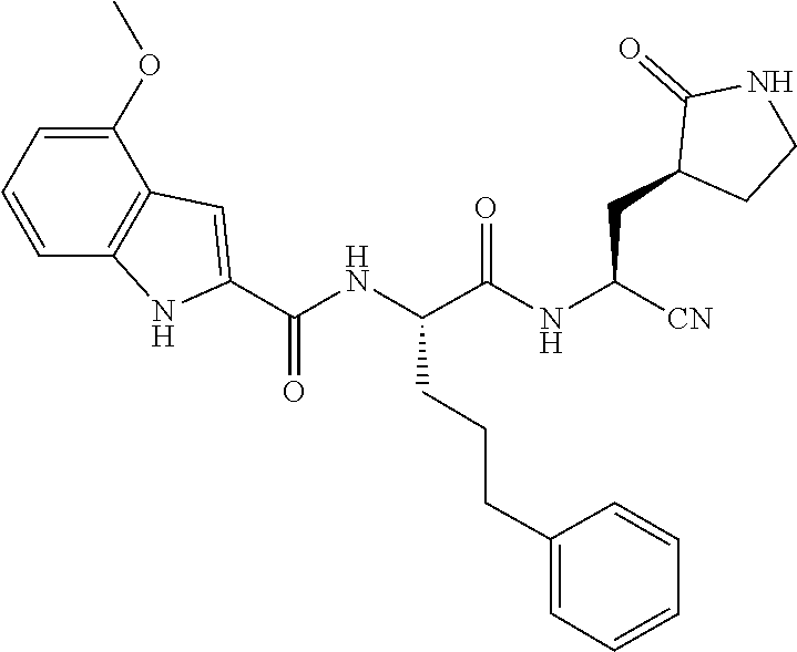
COC1=CC=CC2=C1C=C(C(NC(C(=O)NC(CC1C(=O)NCC1)[CN])CCCC1=CC=CC=C1)=O)N2
